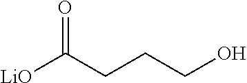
[LiO]C(CCCO)=O
